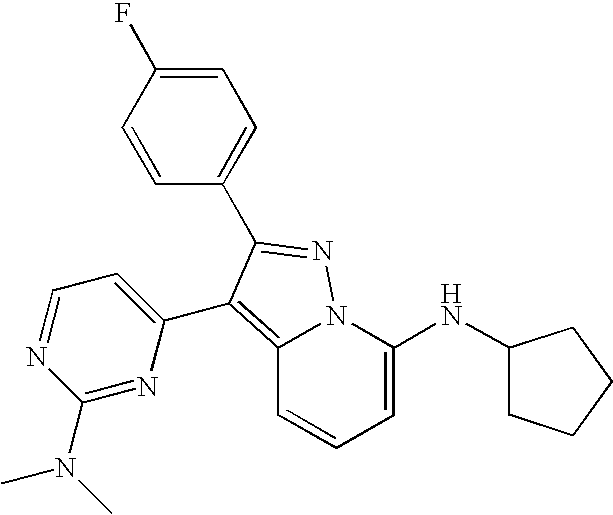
C12=C(C3=CC=NC(N(C)C)=N3)C(C3=CC=C(F)C=C3)=NN1C(NC1CCCC1)=CC=C2
